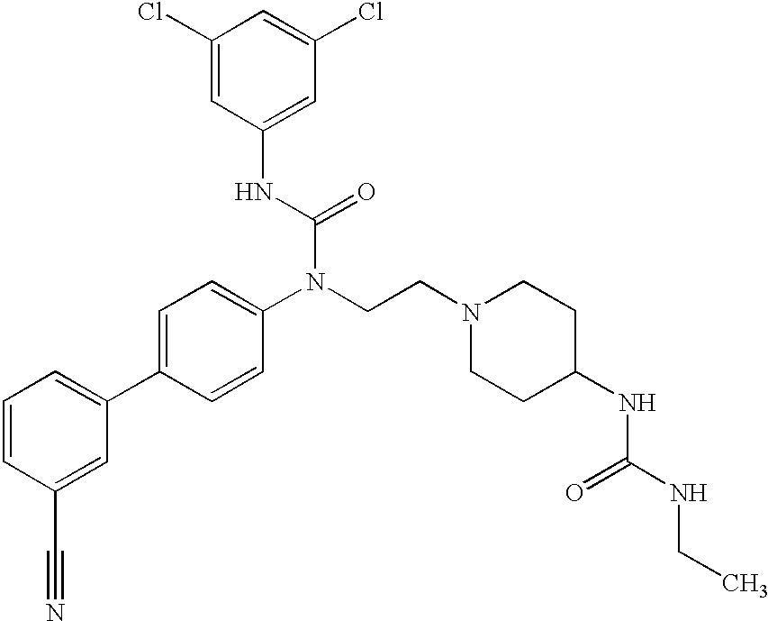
C1=CC(C#N)=CC(C2=CC=C(N(CCN3CCC(NC(=O)NCC)CC3)C(=O)NC3=CC(Cl)=CC(Cl)=C3)C=C2)=C1
